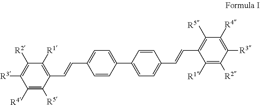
C1([R2])=C([R3])C([R4])=C([R5])C(C=CC2=CC=C(C3=CC=C(C=CC4=C([R5])C([R4])=C([R3])C([R2])=C4[R1])C=C3)C=C2)=C1[R1]
